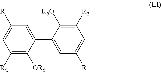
C1([R2])=C([OR5])C(C2=CC([R])=CC([R2])=C2[R5O])=CC([R])=C1
